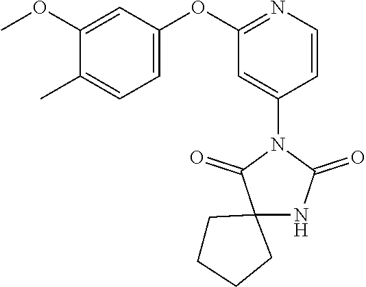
C1(C)=CC=C(OC2=NC=CC(N3C(=O)C4(NC3=O)CCCC4)=C2)C=C1OC
